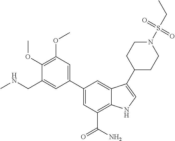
C1(C2=CC(OC)=C(OC)C(CNC)=C2)=CC(C(N)=O)=C2C(=C1)C(C1CCN(S(CC)(=O)=O)CC1)=CN2
